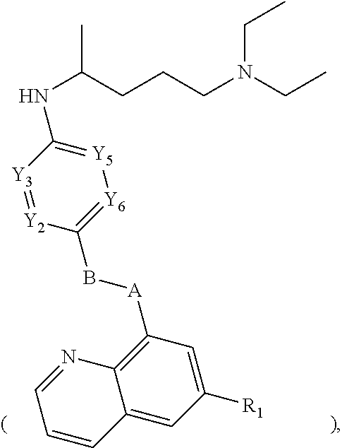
C12=C([A]BC3=[Y6][Y5]=C(NC(CCCN(CC)CC)C)[Y3]=[Y2]3)C=C([R1])C=C1C=CC=N2
